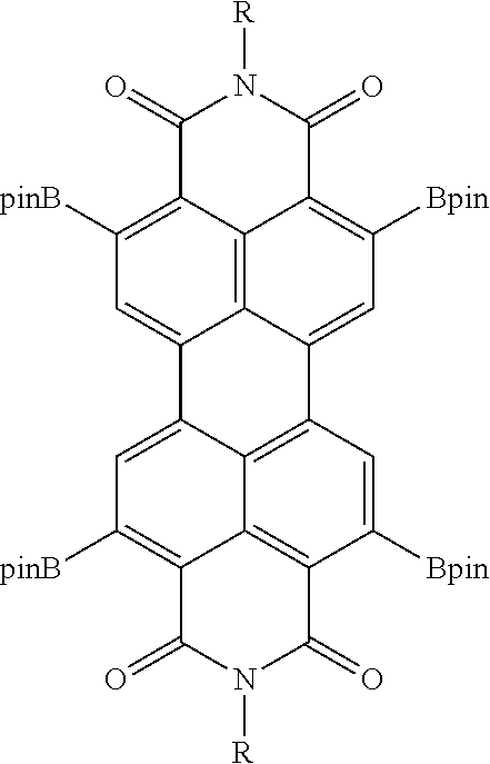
C1([pinB])=C2C3=C4C(=C1)C1=CC([pinB])=C5C6=C(C([Bpin])=CC(=C16)C4=CC([Bpin])=C3C(=O)N([R])C2=O)C(=O)N([R])C5=O
